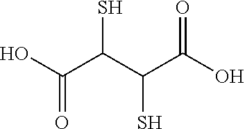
OC(C(C(C(O)=O)S)S)=O
